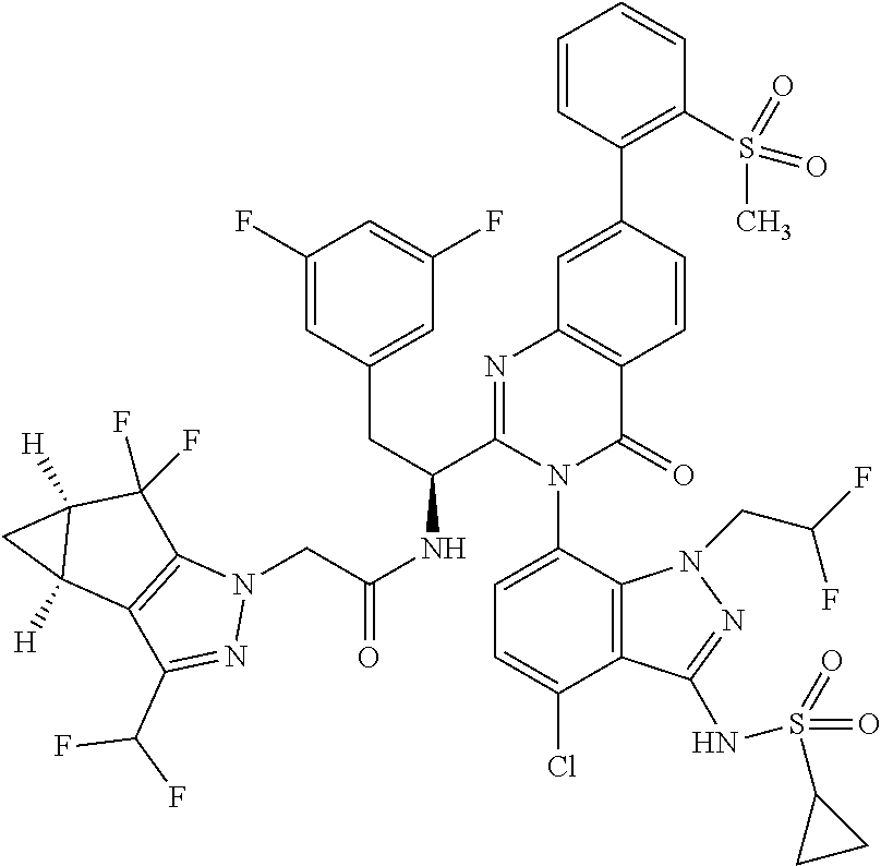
C1=CC(C2=CC3=C(C=C2)C(=O)N(C2=CC=C(Cl)C4=C2N(CC(F)F)N=C4NS(=O)(=O)C2CC2)C(C(CC2=CC(F)=CC(F)=C2)NC(=O)CN2C4=C(C(C(F)F)=N2)C2([H])C([H])(C4(F)F)C2)=N3)=C(S(C)(=O)=O)C=C1
